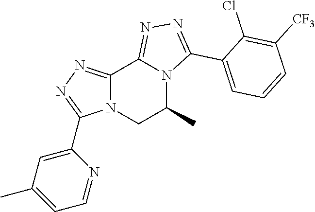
C12=NN=C(C3=CC(C)=CC=N3)N1CC(C)N1C2=NN=C1C1=CC=CC([CF3])=C1Cl
